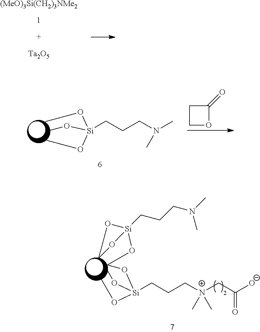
[(MeO)3Si(CH2)3NMe2].[Ta2O5].C1OC(=O)C1.[Si](CCCN(C)C)(OC)(OC)OC.[Si](CCC[N+](CC([O-])=O)(C)C)(OC)(OC)OCO[Si]1(CCCN(C)C)OCO1
